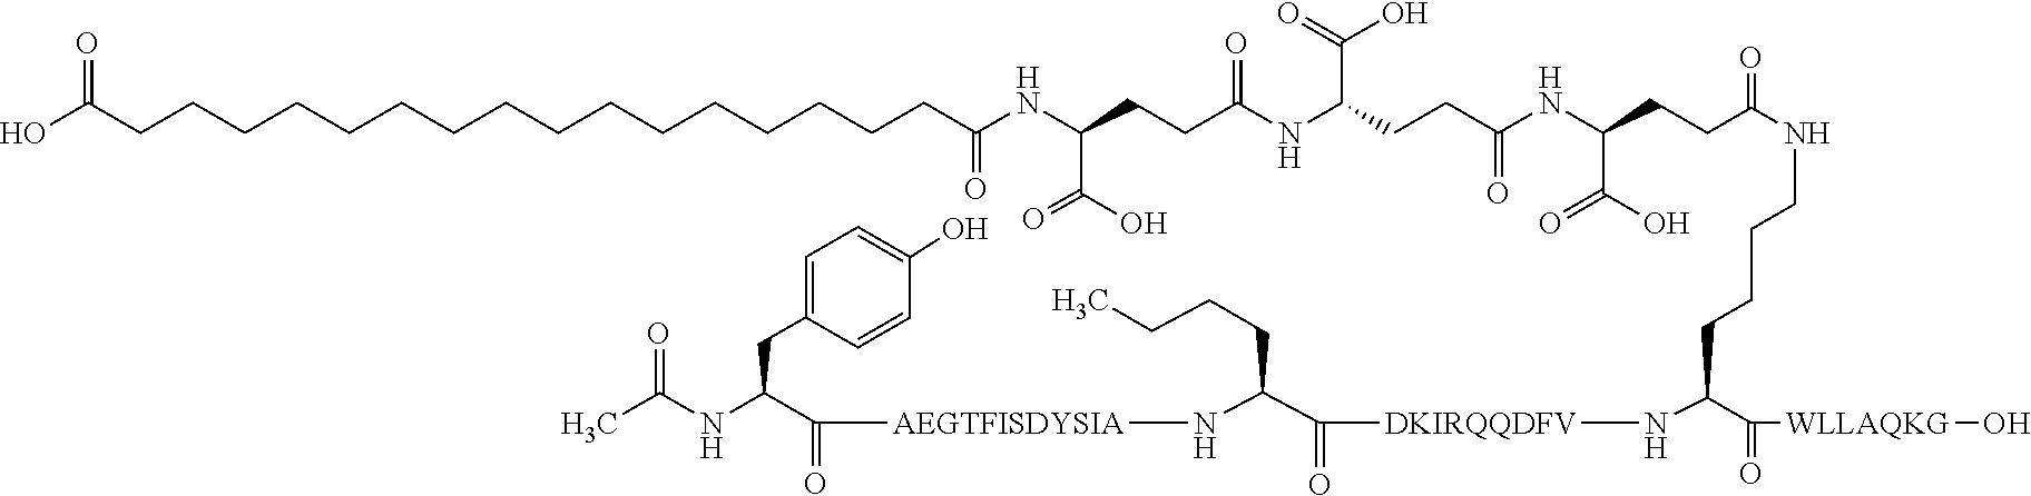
C(NCCCCC(C(=O)[WLLAQKG]O)N[DKIRQQDFV]C(C(N[AEGTFISDYSIA]C(C(NC(C)=O)CC1=CC=C(O)C=C1)=O)CCCC)=O)(=O)CCC(NC(CCC(NC(CCC(NC(CCCCCCCCCCCCCCCCC(O)=O)=O)C(O)=O)=O)C(=O)O)=O)C(=O)O
